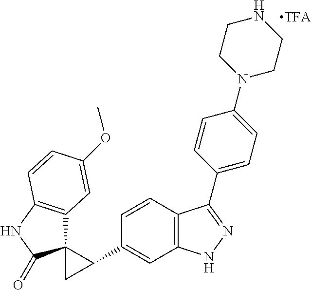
C1(C2C3(C2)C2=C(NC3=O)C=CC(OC)=C2)=CC2=C(C=C1)C(C1=CC=C(N3CCNCC3)C=C1)=NN2
